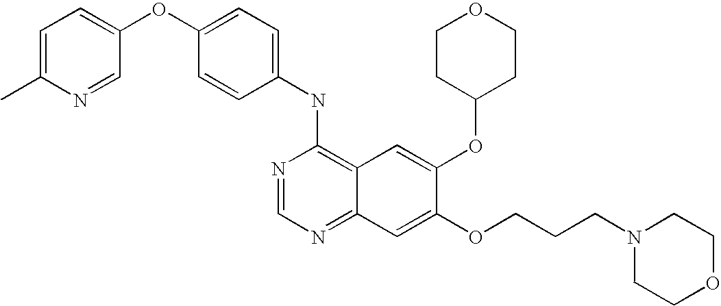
C1=CC(OC2=CC=C(C)N=C2)=CC=C1NC1=C2C(=NC=N1)C=C(OCCCN1CCOCC1)C(OC1CCOCC1)=C2
